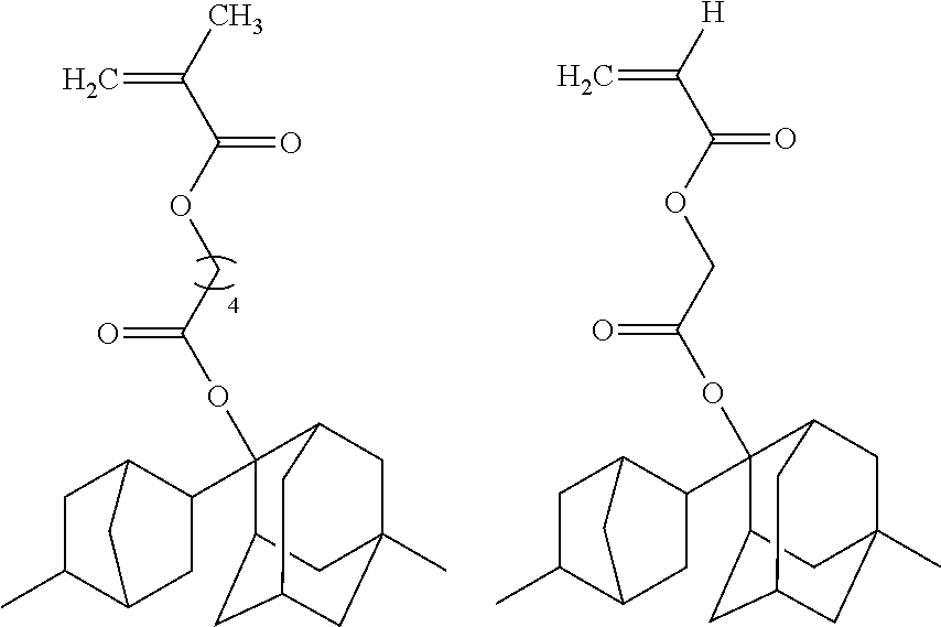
C=C(C)C(OCC(OC1(C2C3CC(C)C(C2)C3)C2CC3CC(C)(CC1C3)C2)=O)=O.C=C([H])C(OCC(OC1(C2C3CC(C)C(C2)C3)C2CC3CC(C)(CC1C3)C2)=O)=O
